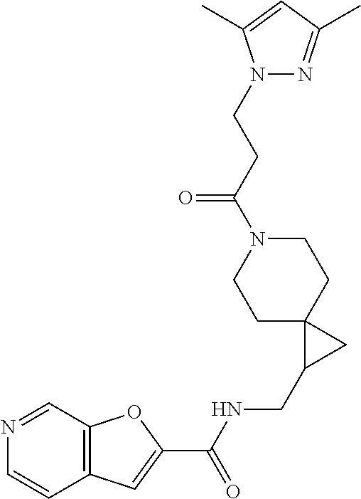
C1C2(CCN(C(CCN3N=C(C)C=C3C)=O)C1)C(CNC(C1=CC3=C(O1)C=NC=C3)=O)C2
